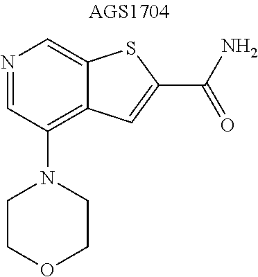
N1=CC(N2CCOCC2)=C2C(=C1)SC(C(N)=O)=C2
